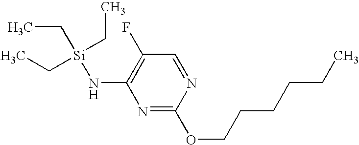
N1=C(OCCCCCC)N=CC(F)=C1N[Si](CC)(CC)CC
